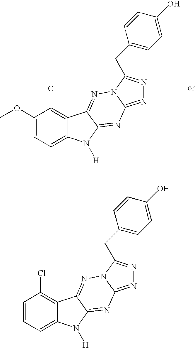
C1(OC)=CC=C2C(=C1Cl)C1=NN3C(=NN=C3CC3=CC=C(O)C=C3)N=C1N2[H].C1=CC=C2C(=C1Cl)C1=NN3C(=NN=C3CC3=CC=C([OH])C=C3)N=C1N2[H]
